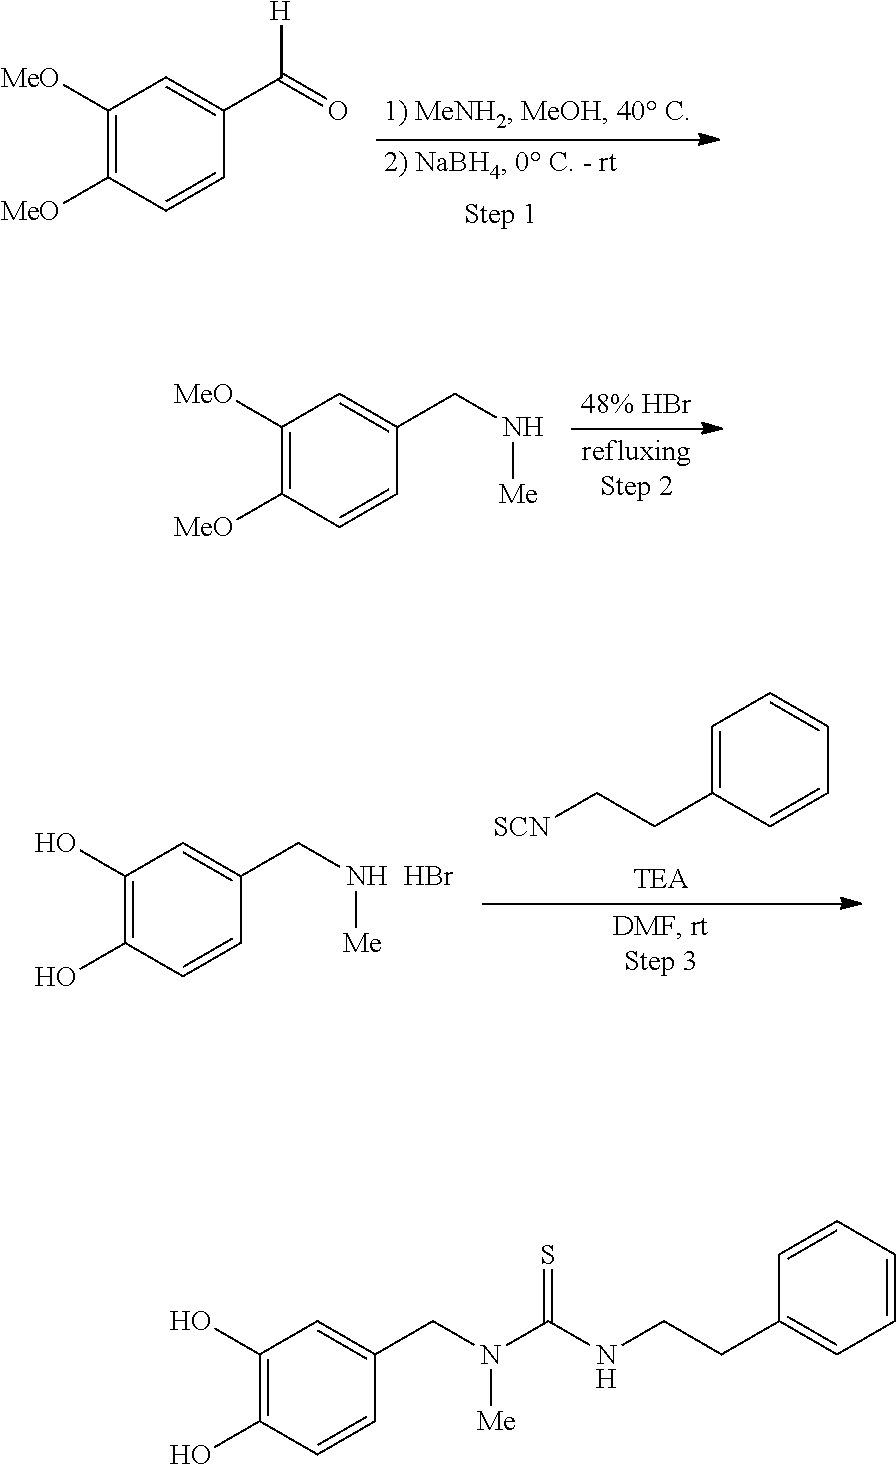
C1([MeO])=C([MeO])C=CC(C(=O)[H])=C1.C1([MeO])=C([MeO])C=CC(CN[Me])=C1.C1(O)=C(O)C=CC(CN[Me])=C1.Br.C1=C(CC[SCN])C=CC=C1.C1(O)=C(O)C=CC(CN([Me])C(NCCC2=CC=CC=C2)=S)=C1
